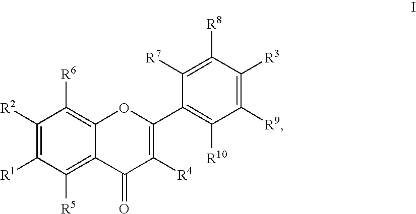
C1([R2])=C([R1])C([R5])=C2C(=C1[R6])OC(C1=C([R10])C([R9])=C([R3])C([R8])=C1[R7])=C([R4])C2=O
